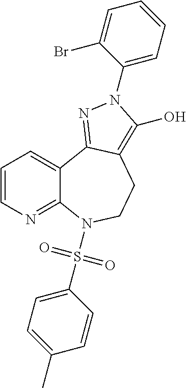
C1=CN=C2C(=C1)C1=NN(C3=CC=CC=C3Br)C(O)=C1CCN2S(C1=CC=C(C)C=C1)(=O)=O
